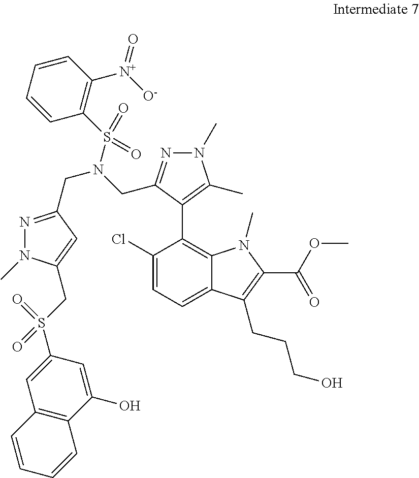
C1(Cl)=CC=C2C(=C1C1=C(C)N(C)N=C1CN(S(C1=C([N+](=O)[O-])C=CC=C1)(=O)=O)CC1=NN(C)C(CS(C3=CC4=C(C(O)=C3)C=CC=C4)(=O)=O)=C1)N(C)C(C(=O)OC)=C2CCCO
